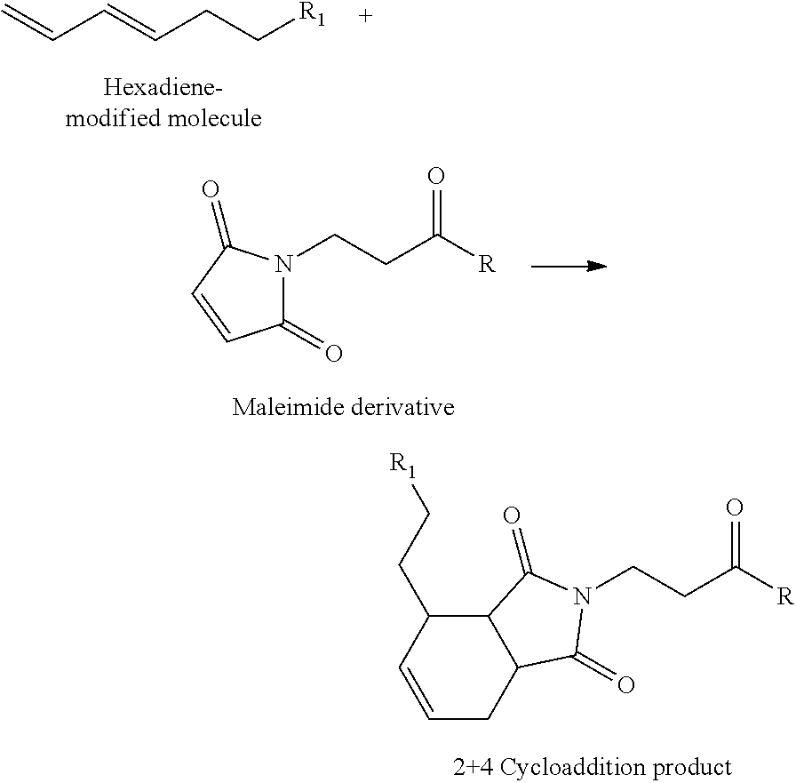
C=CC=CCC[R1].N1(CCC([R])=O)C(=O)C=CC1=O.C1=CC(CC[R1])C2C(C1)C(=O)N(CCC([R])=O)C2=O
